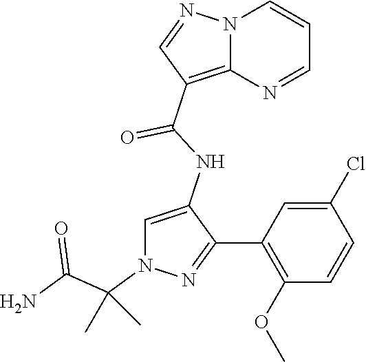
N12C(=C(C(NC3=CN(C(C(N)=O)(C)C)N=C3C3=C(OC)C=CC(Cl)=C3)=O)C=N1)N=CC=C2
